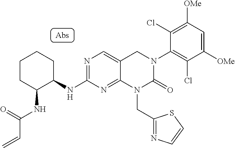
C1CC(NC(C=C)=O)C(NC2=NC=C3C(=N2)N(CC2=NC=CS2)C(=O)N(C2=C(Cl)C([OMe])=CC([OMe])=C2Cl)C3)CC1
